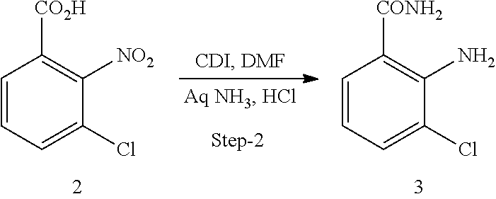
C1=CC=C(Cl)C([NO2])=C1[CO2H].C1=CC=C(Cl)C(N)=C1[CONH2]
